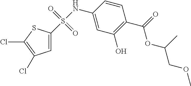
S(NC1=CC(O)=C(C(=O)OC(C)COC)C=C1)(=O)(=O)C1=CC(Cl)=C(Cl)S1
